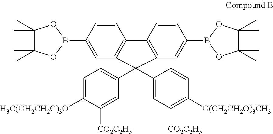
C1=CC(B2OC(C)(C)C(C)(C)O2)=CC2=C1C1=C(C=C(B3OC(C)(C)C(C)(C)O3)C=C1)C2(C1=CC=C([H3C(OH2CH2C)3O])C([CO2C2H5])=C1)C1=CC([CO2C2H5])=C([O(CH2CH2O)3CH3])C=C1
